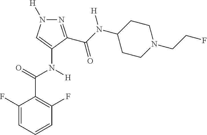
N1=C(C(N(C2CCN(CCF)CC2)[H])=O)C(N(C(C2=C(F)C=CC=C2F)=O)[H])=CN1[H]
